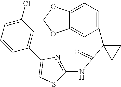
C1=C2C(=CC(C3(C(=O)NC4=NC(C5=CC(Cl)=CC=C5)=CS4)CC3)=C1)OCO2
